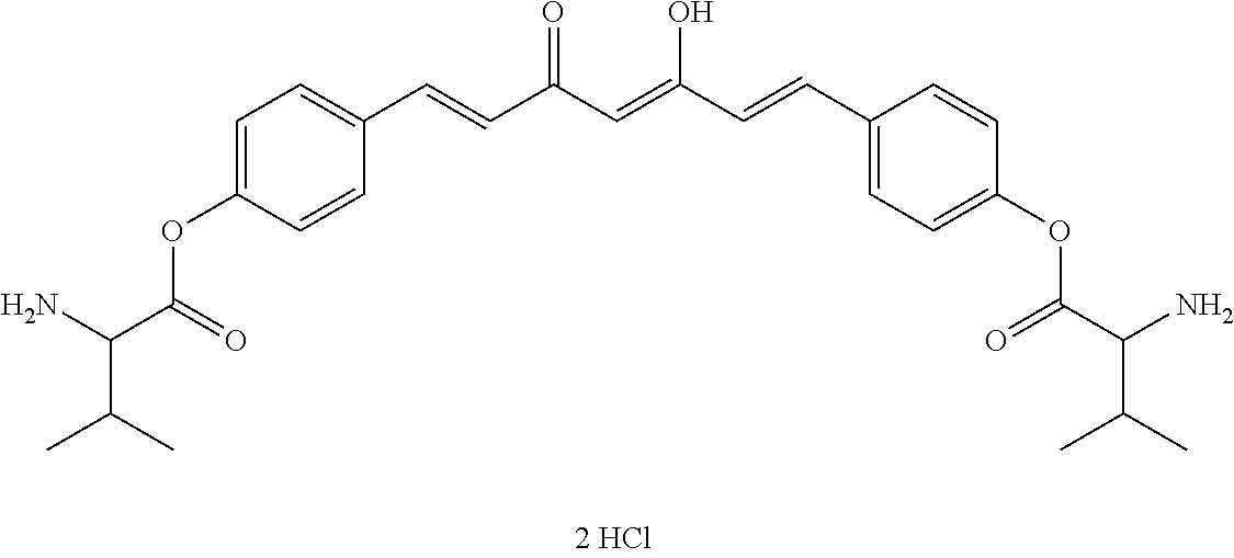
C1=C(OC(C(N)C(C)C)=O)C=CC(C=CC(C=C(O)C=CC2=CC=C(OC(C(N)C(C)C)=O)C=C2)=O)=C1
